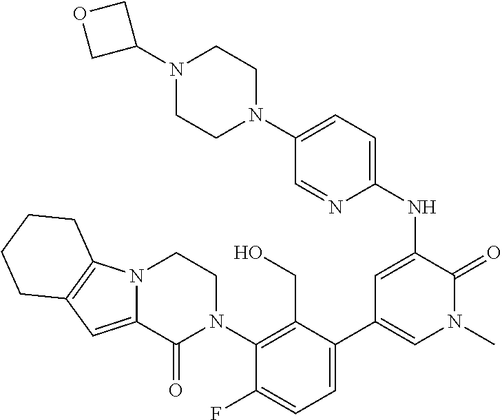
N12C(=CC3=C1CCCC3)C(=O)N(C1=C(CO)C(C3=CN(C)C(=O)C(NC4=CC=C(N5CCN(C6COC6)CC5)C=N4)=C3)=CC=C1F)CC2
